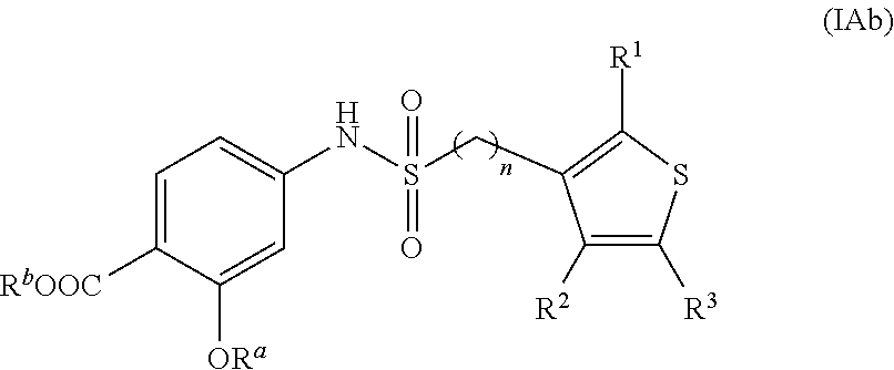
C1([R1])=C(CS(NC2=CC=C([RbOOC])C([ORa])=C2)(=O)=O)C([R2])=C([R3])S1
